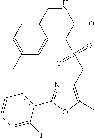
C1=C(F)C(C2=NC(CS(=O)(=O)CC(=O)NCC3=CC=C(C)C=C3)=C(C)O2)=CC=C1
